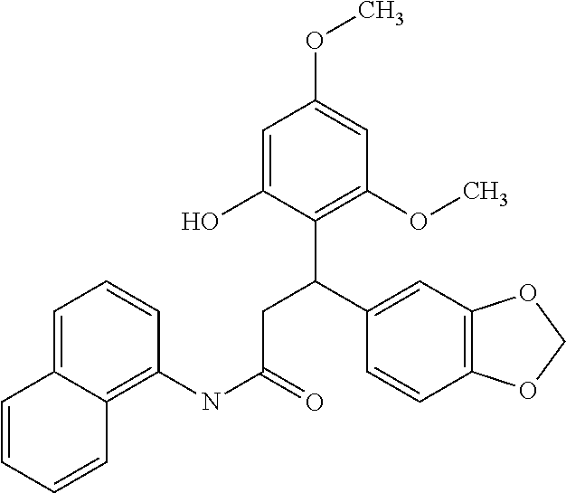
C1=C(O)C(C(C2=CC3=C(C=C2)OCO3)CC(NC2=C3C(=CC=C2)C=CC=C3)=O)=C(OC)C=C1OC
